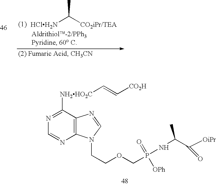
C1=NC2=C(C([NH2HO2C]C=C[CO2H])=N1)N=CN2CCOCP(=O)([OPh])NC(C(=O)[OiPr])C.[HClH2N]C([CO2iPr/TEA])C
